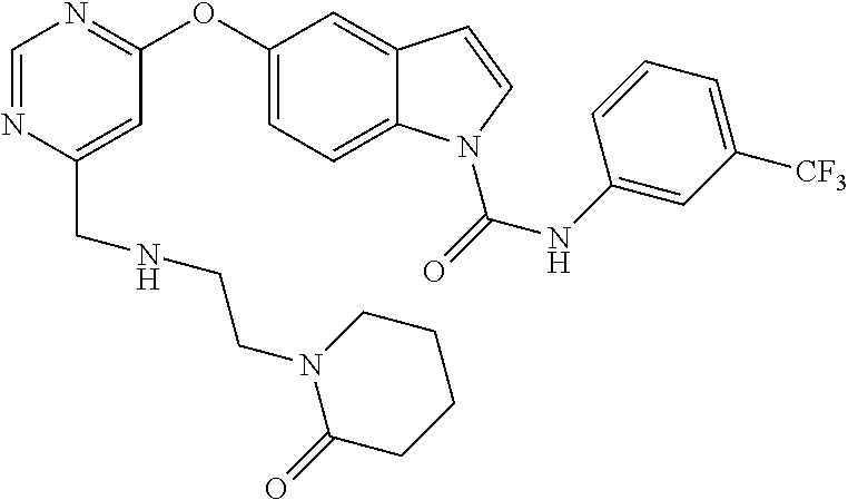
C1(CNCCN2C(=O)CCCC2)=CC(OC2=CC=C3C(=C2)C=CN3C(=O)NC2=CC([CF3])=CC=C2)=NC=N1
